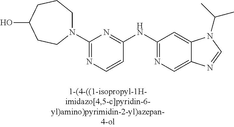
C1=CC(NC2=NC=C3C(=C2)N(C(C)C)C=N3)=NC(N2CCCC(O)CC2)=N1
